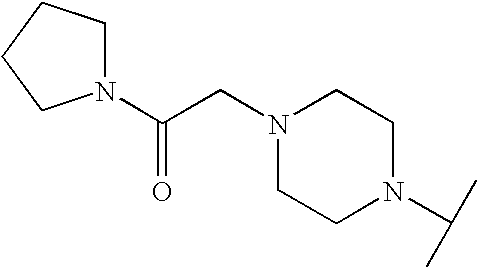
C1CN(C(C)C)CCN1CC(N1CCCC1)=O
